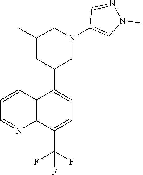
C12=C(C=CC=N1)C(C1CC(C)CN(C3=CN(C)N=C3)C1)=CC=C2C(F)(F)F
